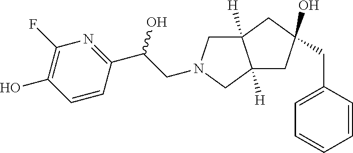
C1(F)=C(O)C=CC(C(CN2CC3([H])C([H])(C2)CC(CC2=CC=CC=C2)(O)C3)O)=N1
